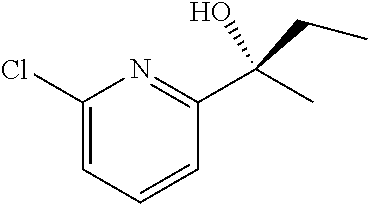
C1(Cl)=CC=CC(C(C)(O)CC)=N1
